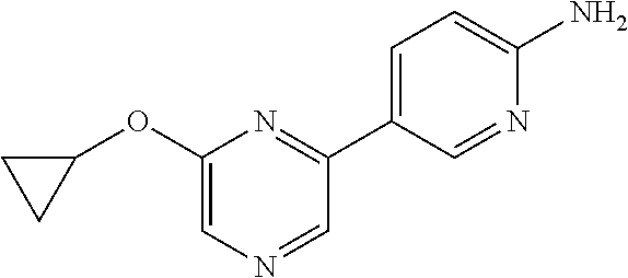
NC1=CC=C(C2=NC(OC3CC3)=CN=C2)C=N1
